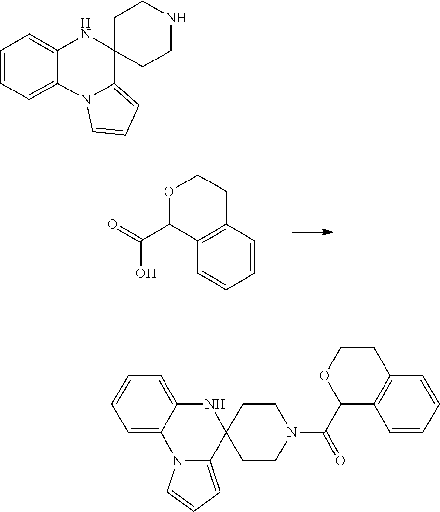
C1=CC=C2C(=C1)NC1(C3=CC=CN23)CCNCC1.C1=CC2=C(C=C1)C(C(O)=O)OCC2.C1=C2C(=CC=C1)NC1(C3=CC=CN23)CCN(C(C2C3=C(CCO2)C=CC=C3)=O)CC1
